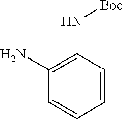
C1=CC(N[Boc])=C(N)C=C1
